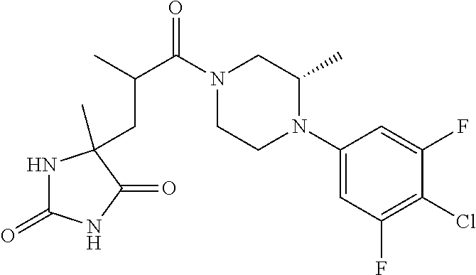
N1C(=O)NC(=O)C1(C)CC(C(N1CCN(C2=CC(F)=C(Cl)C(F)=C2)C(C)C1)=O)C
